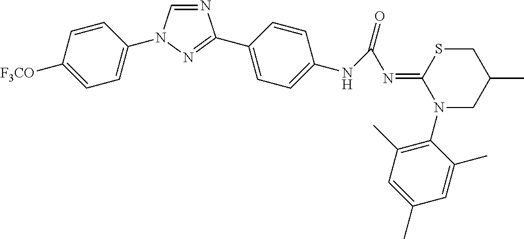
N1=CN(C2=CC=C([F3CO])C=C2)N=C1C1=CC=C(NC(N=C2SCC(C)CN2C2=C(C)C=C(C)C=C2C)=O)C=C1
